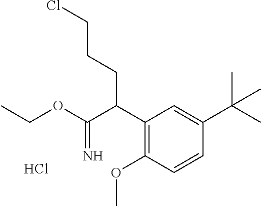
C1(C(C(OCC)=N)CCCCl)=C(OC)C=CC(C(C)(C)C)=C1.Cl
